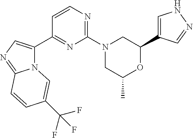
C1=C(C2CN(C3=NC=CC(C4=CN=C5N4C=C(C(F)(F)F)C=C5)=N3)CC(C)O2)C=NN1
